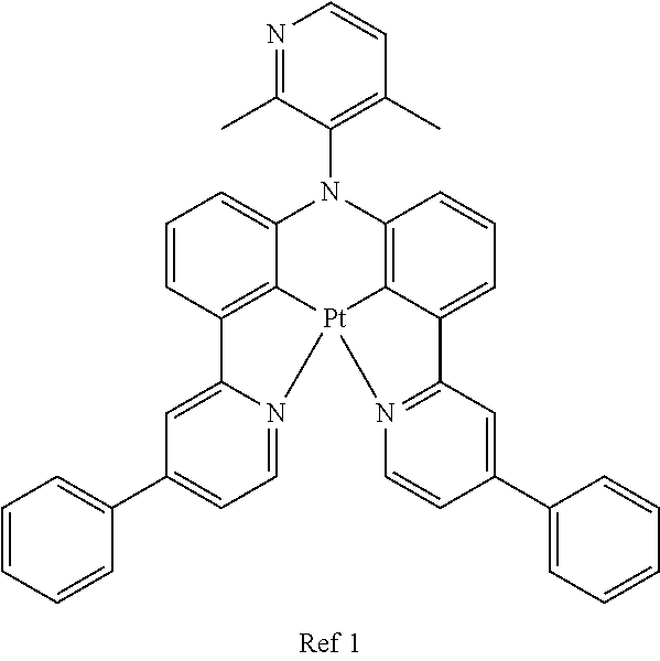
C1=CC2=C3C(=C1)N(C1=C(C)C=CN=C1C)C1=C4C(=CC=C1)C1=N(C=CC(C5=CC=CC=C5)=C1)[Pt]34N1=CC=C(C3=CC=CC=C3)C=C21
